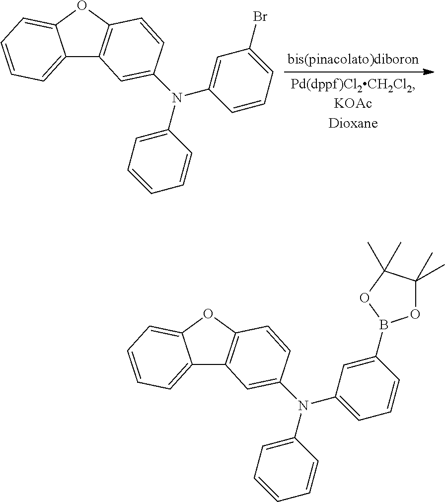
C12=C(OC3=CC=CC=C13)C=CC(N(C1=CC(Br)=CC=C1)C1=CC=CC=C1)=C2.C12=C(OC3=CC=CC=C13)C=CC(N(C1=CC=CC(B3OC(C)(C)C(C)(C)O3)=C1)C1=CC=CC=C1)=C2
